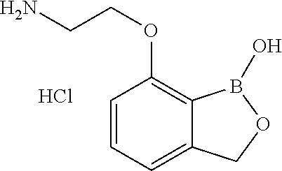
C1=CC=C2C(=C1OCCN)B(O)OC2.Cl
